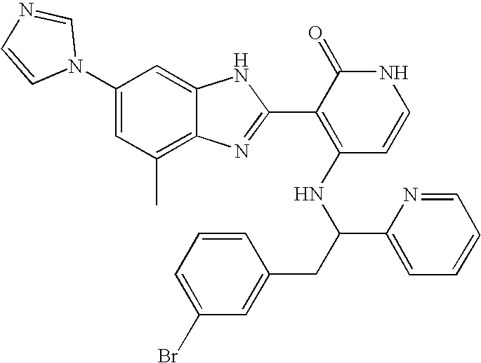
C1(C)=C2C(=CC(N3C=NC=C3)=C1)NC(C1=C(NC(C3=CC=CC=N3)CC3=CC(Br)=CC=C3)C=CNC1=O)=N2
